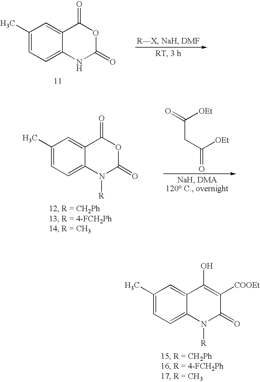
C1(C)=CC=C2C(=C1)C(=O)OC(=O)N2.C1(C)=CC=C2C(=C1)C(=O)OC(=O)N2[R].C(CC(=O)[OEt])(=O)[OEt].C1(C)=CC=C2C(=C1)C(O)=C([COOEt])C(=O)N2[R]
